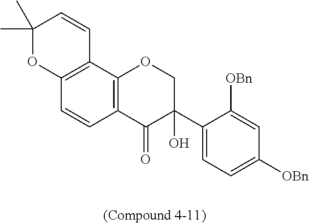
C1(C)(C)OC2=C(C=C1)C1=C(C=C2)C(=O)C(C2=CC=C([OBn])C=C2[OBn])(O)CO1
